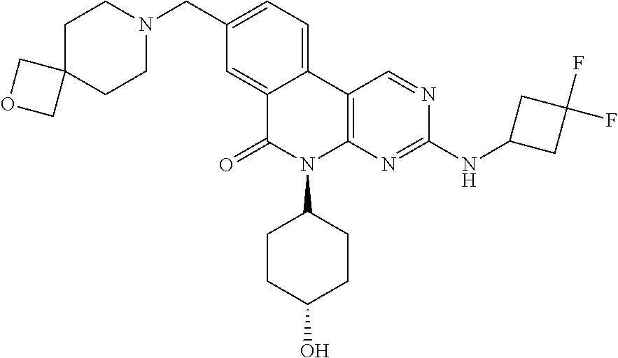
C1(CN2CCC3(CC2)COC3)=CC=C2C(=C1)C(=O)N(C1CCC(O)CC1)C1=C2C=NC(NC2CC(F)(F)C2)=N1
